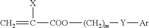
C=C([X])[COO][(CH2)m][Y][Ar]
